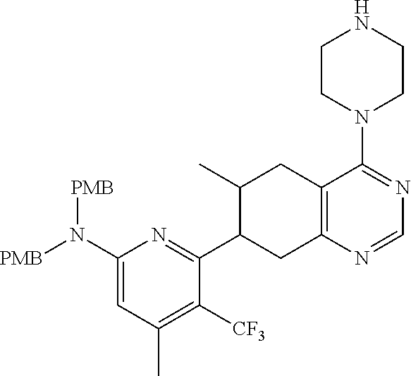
C1(N([PMB])[PMB])=CC(C)=C([CF3])C(C2CC3=C(CC2C)C(N2CCNCC2)=NC=N3)=N1
